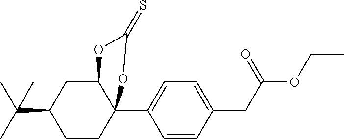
C1=CC(CC(=O)OCC)=CC=C1C12CCC(C(C)(C)C)CC1OC(=S)O2
